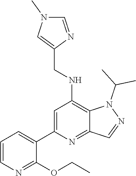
C1=CC=C(C2=CC(NCC3=CN(C)C=N3)=C3C(=N2)C=NN3C(C)C)C(OCC)=N1
